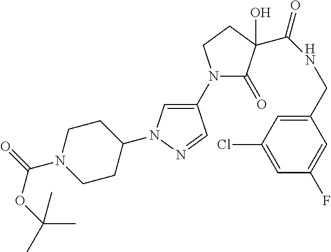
N1(C2=CN(C3CCN(C(OC(C)(C)C)=O)CC3)N=C2)C(=O)C(C(=O)NCC2=CC(Cl)=CC(F)=C2)(O)CC1
